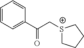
C1=CC=C(C(C[S+]2CCCC2)=O)C=C1
